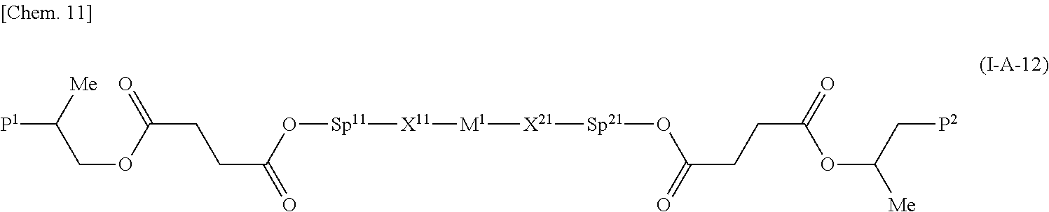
[P1]C(COC(CCC(=O)O[Sp11][X11][M1][X21][Sp21]OC(CCC(=O)OC(C[P2])[Me])=O)=O)[Me]
